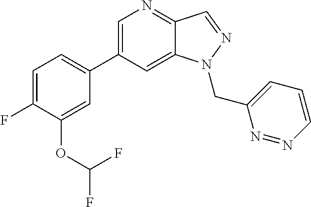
C1(C2=CC=C(F)C(OC(F)F)=C2)=CN=C2C(=C1)N(CC1=CC=CN=N1)N=C2
